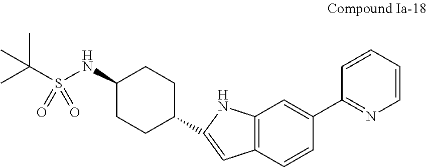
C1(NS(C(C)(C)C)(=O)=O)CCC(C2=CC3=C(C=C(C4=NC=CC=C4)C=C3)N2)CC1
